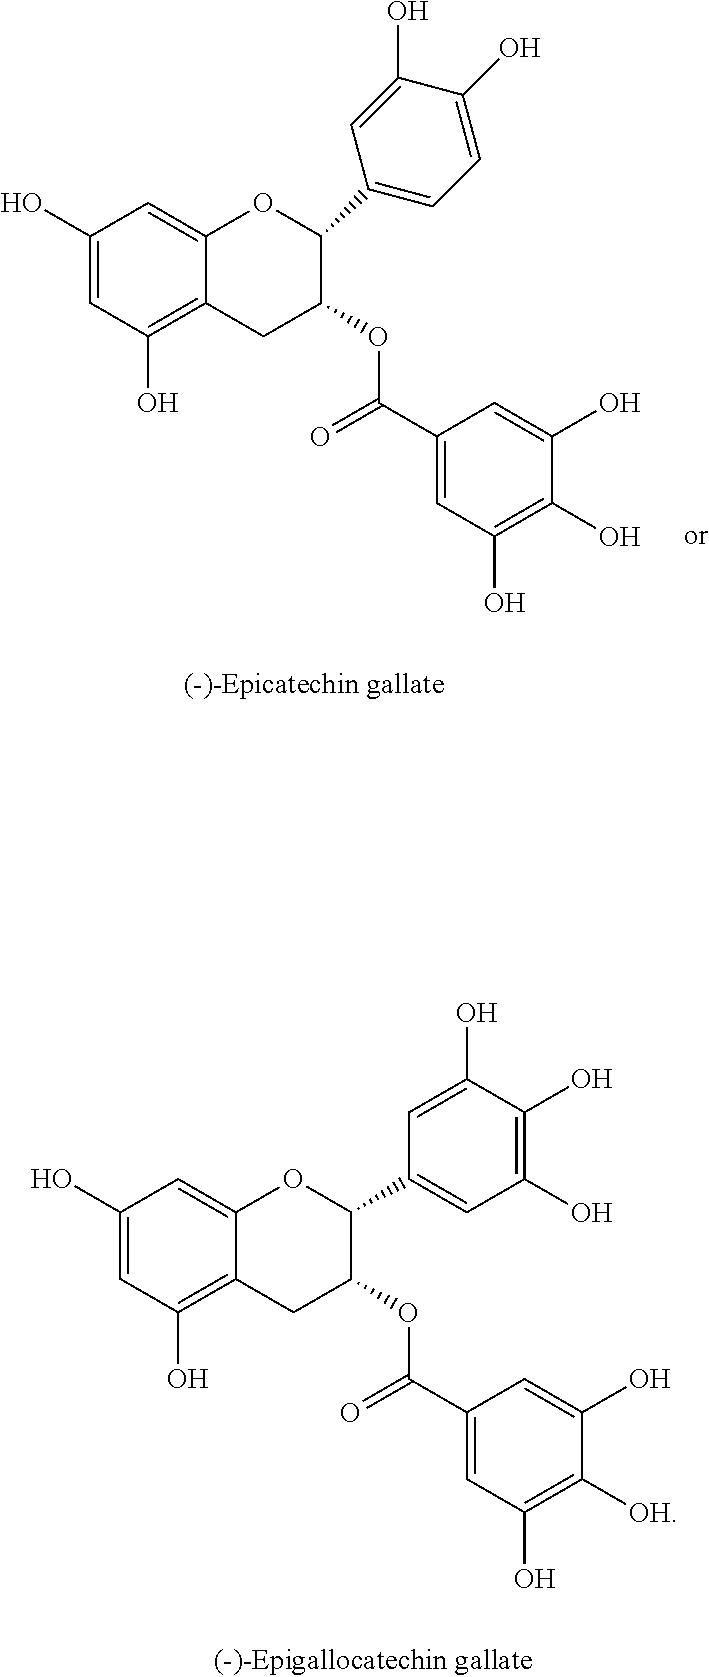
C1(O)=CC(O)=C2C(=C1)OC(C1=CC(O)=C(O)C(O)=C1)C(OC(=O)C1=CC(O)=C([OH])C(O)=C1)C2.C1(O)=CC(O)=C2C(=C1)OC(C1=CC=C(O)C(O)=C1)C(OC(=O)C1=CC(O)=C(O)C(O)=C1)C2
